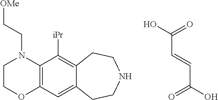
OC(=O)C=CC(O)=O.C1COC2=C(N1CC[OMe])C([iPr])=C1C(=C2)CCNCC1
